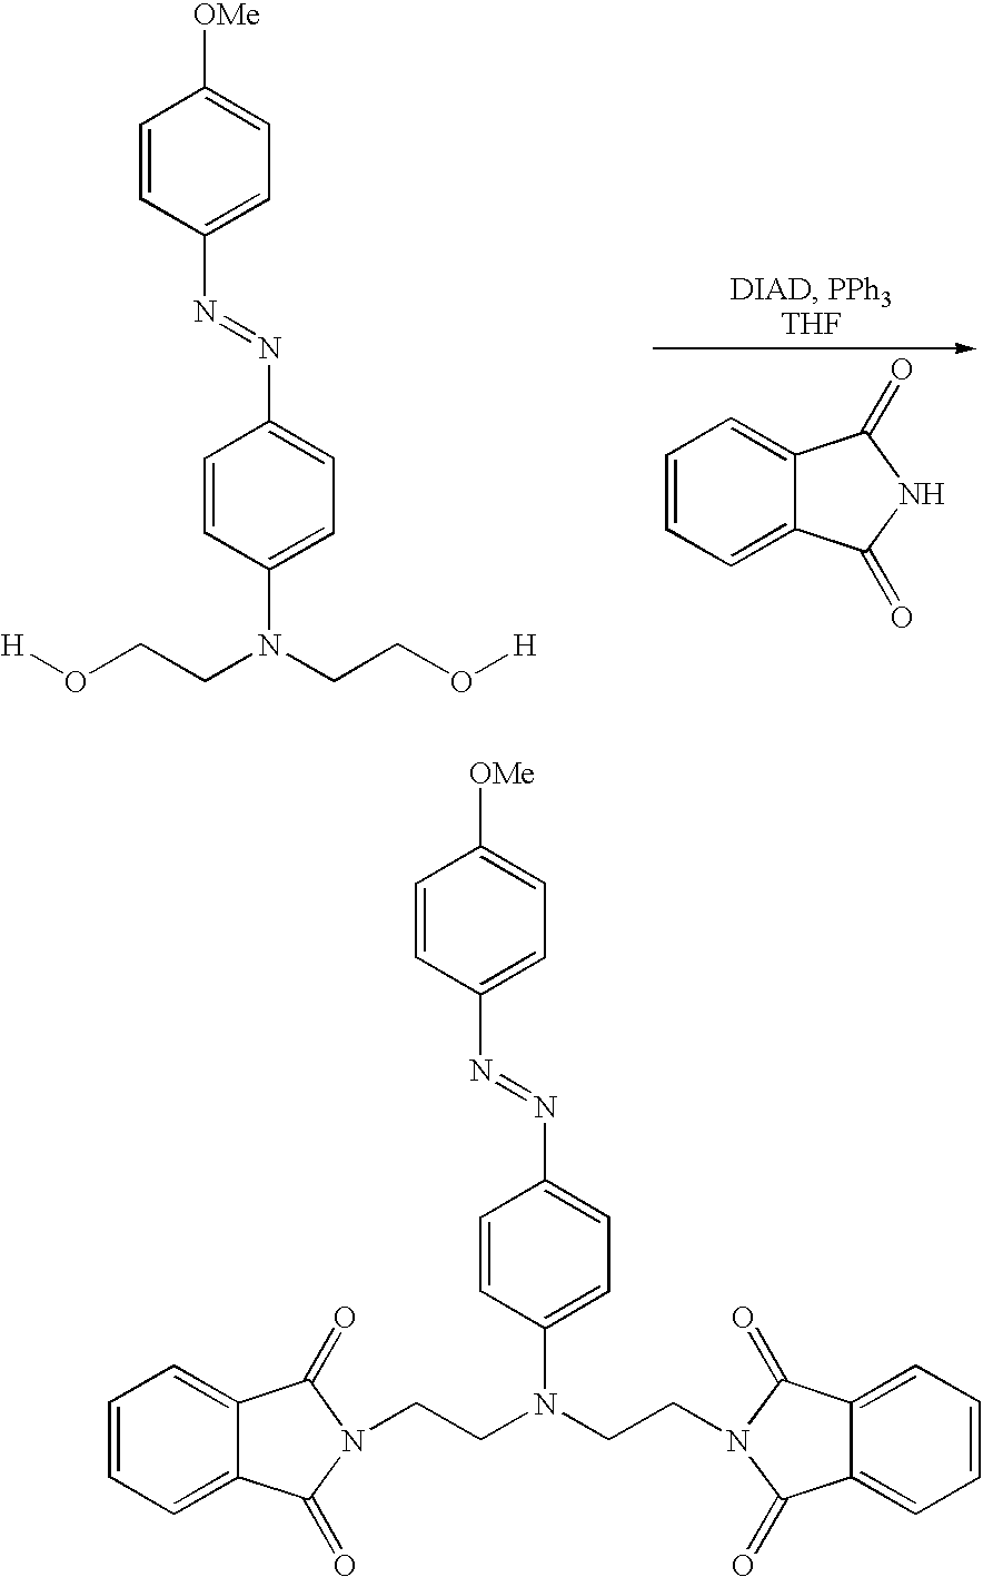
C1=CC(N=NC2=CC=C(N(CCO[H])CCO[H])C=C2)=CC=C1[OMe].C1=CC=C2C(=C1)C(=O)NC2=O.C1=CC(N=NC2=CC=C(N(CCN3C(=O)C4=CC=CC=C4C3=O)CCN3C(=O)C4=CC=CC=C4C3=O)C=C2)=CC=C1[OMe]
